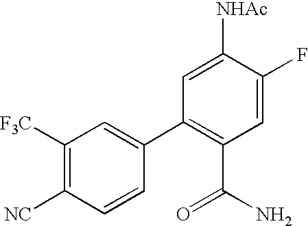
C1([F3C])=C([NC])C=CC(C2=C(C(N)=O)C=C(F)C([NHAc])=C2)=C1
